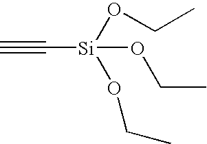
C([Si](OCC)(OCC)OCC)#C
